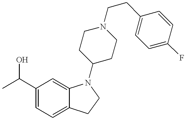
C1(C(C)O)=CC=C2C(=C1)N(C1CCN(CCC3=CC=C(F)C=C3)CC1)CC2
